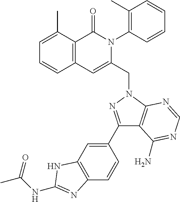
C1=C(C)C2=C(C=C1)C=C(CN1C3=C(C(C4=CC5=C(C=C4)N=C(NC(C)=O)N5)=N1)C(N)=NC=N3)N(C1=C(C)C=CC=C1)C2=O
